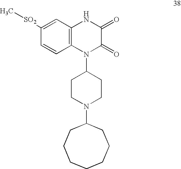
C1([SO2]C)=CC2=C(C=C1)N(C1CCN(C3CCCCCCC3)CC1)C(=O)C(=O)N2
